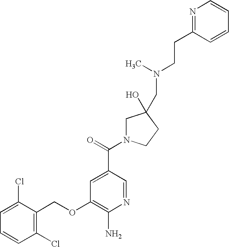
C1(Cl)=C(COC2=C(N)N=CC(C(=O)N3CC(O)(CN(C)CCC4=NC=CC=C4)CC3)=C2)C(Cl)=CC=C1
